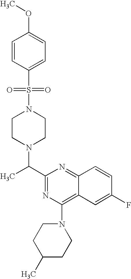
C1(C(C)N2CCN(S(=O)(=O)C3=CC=C(OC)C=C3)CC2)=NC(N2CCC(C)CC2)=C2C(=N1)C=CC(F)=C2
